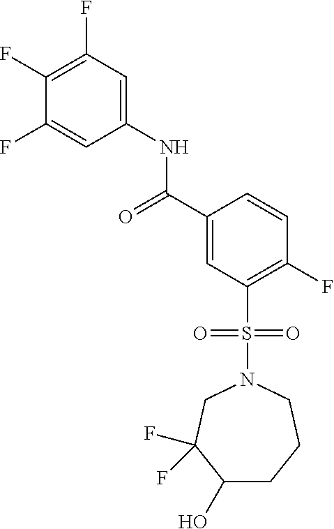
C1(F)=C(F)C=C(NC(C2=CC(S(=O)(=O)N3CC(F)(F)C(O)CCC3)=C(F)C=C2)=O)C=C1F
